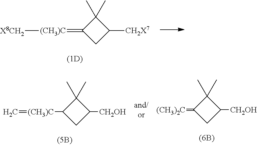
C1(C)(C)C(=[(CH3)C][X8CH2])CC1[CH2X7].C1(C)(C)C(=[(CH3)2C])CC1[CH2OH].C1(C)(C)C([(CH3)C]=C)CC1[CH2OH]
